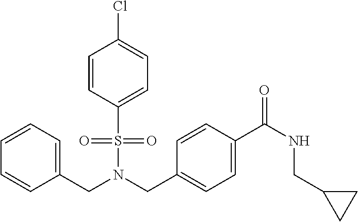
C(N(CC1=CC=C(C(NCC2CC2)=O)C=C1)S(=O)(=O)C1=CC=C(Cl)C=C1)C1=CC=CC=C1
